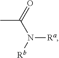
CC(=O)N([Ra])[Rb]
